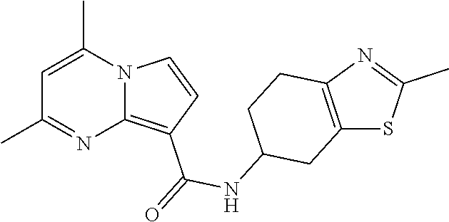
C1=C(C)N2C(=C(C(=O)NC3CC4=C(CC3)N=C(C)S4)C=C2)N=C1C
